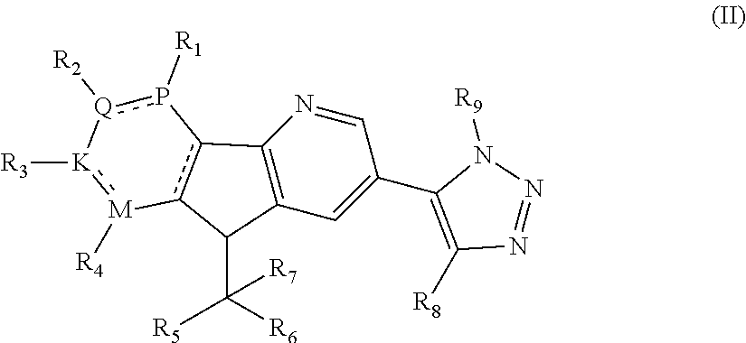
C1=NC2=C(C=C1C1=C([R8])N=NN1[R9])C(C([R5])([R7])[R6])c1c2-p([R1])[Q]([R2])[K]([R3]):[M]-1[R4]
